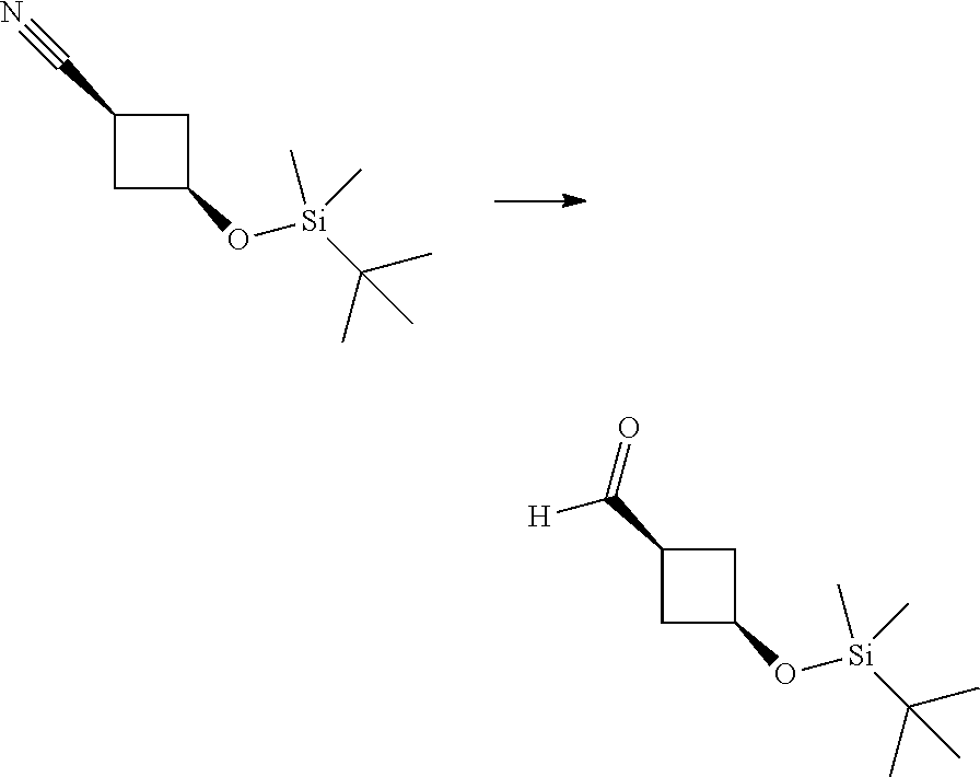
C1C(O[Si](C(C)(C)C)(C)C)CC1C#N.C1C(O[Si](C(C)(C)C)(C)C)CC1C(=O)[H]
